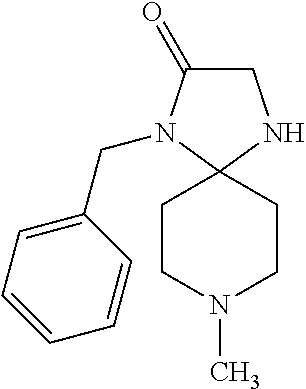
C1C(=O)N(CC2=CC=CC=C2)C2(N1)CCN(C)CC2
